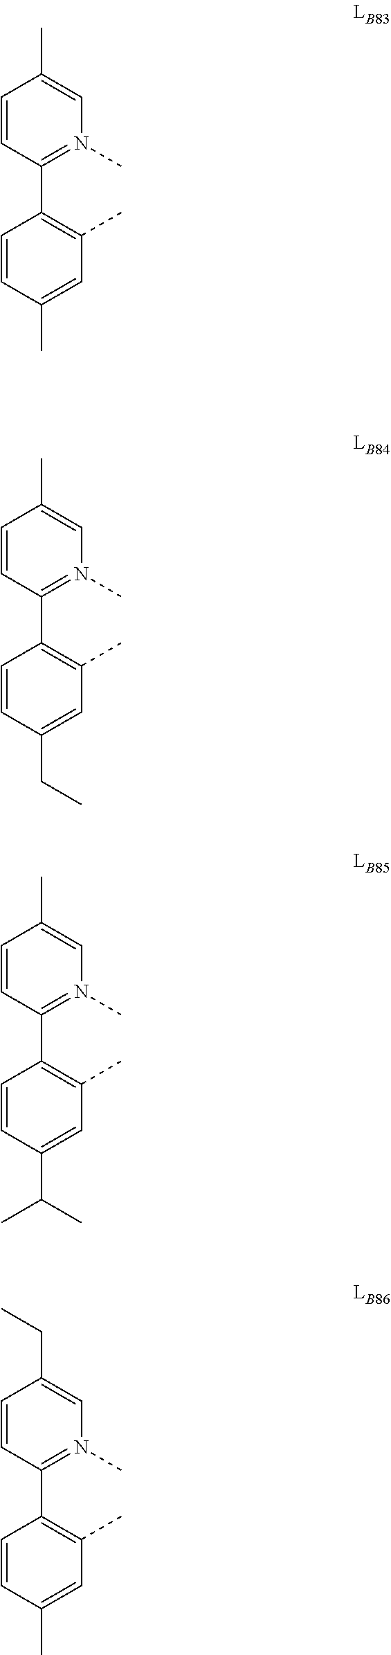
C1=CC(C2=C(C)C=C(C)C=C2)=N(C)C=C1C.C1=CC(C2=C(C)C=C(CC)C=C2)=N(C)C=C1C.C1=CC(C2=C(C)C=C(C(C)C)C=C2)=N(C)C=C1C.C1=CC(C2=C(C)C=C(C)C=C2)=N(C)C=C1CC
